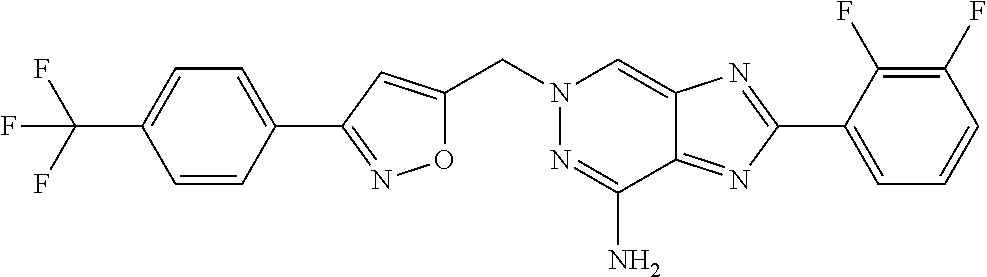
O1C(CN2N=C(N)C3=NC(C4=CC=CC(F)=C4F)=NC3=C2)=CC(C2=CC=C(C(F)(F)F)C=C2)=N1
